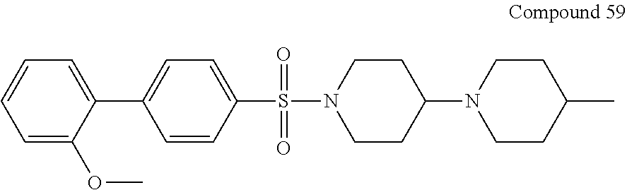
C1=C(OC)C(C2=CC=C(S(=O)(N3CCC(N4CCC(C)CC4)CC3)=O)C=C2)=CC=C1
